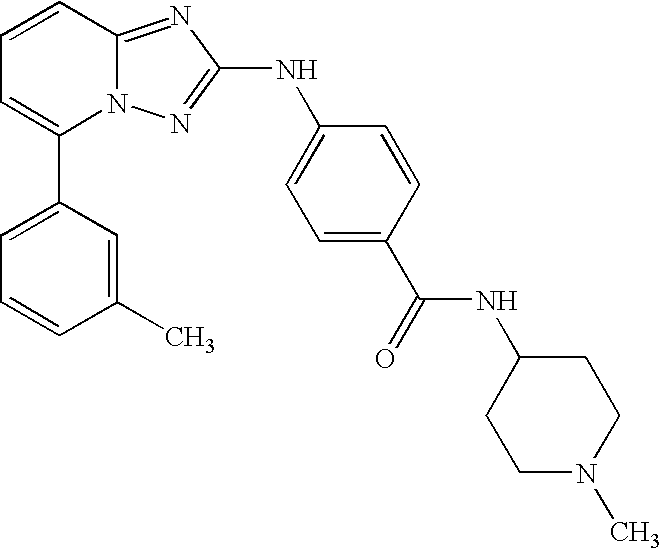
C1(C2=CC=CC(C)=C2)=CC=CC2=NC(NC3=CC=C(C(NC4CCN(C)CC4)=O)C=C3)=NN12
